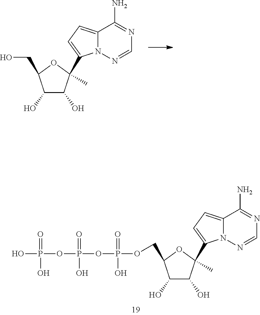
C1=NN2C(=CC=C2C2(C)C(O)C(O)C(CO)O2)C(N)=N1.C1=NN2C(=CC=C2C2(C)C(O)C(O)C(COP(OP(OP(O)(=O)O)(=O)O)(=O)O)O2)C(N)=N1
